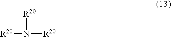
[R20]N([R20])[R20]
